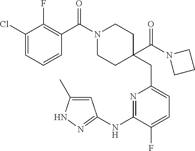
C1(Cl)=CC=CC(C(=O)N2CCC(CC3=CC=C(F)C(NC4=NNC(C)=C4)=N3)(C(N3CCC3)=O)CC2)=C1F
